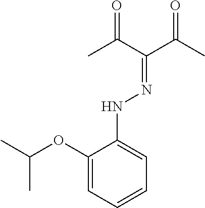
C1(OC(C)C)=CC=CC=C1NN=C(C(C)=O)C(C)=O
